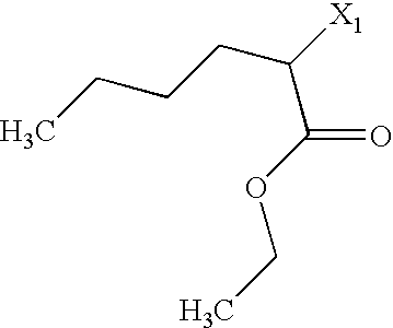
CCCCC([X1])C(OCC)=O
